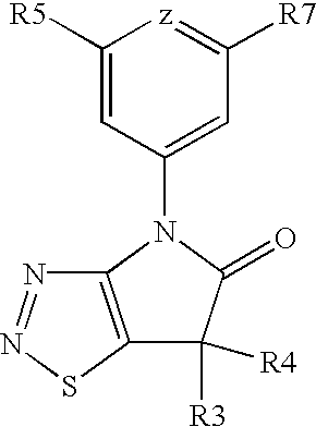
C1([R5])=CC(N2C(=O)C([R3])([R4])C3=C2N=NS3)=CC([R7])=[z]1
